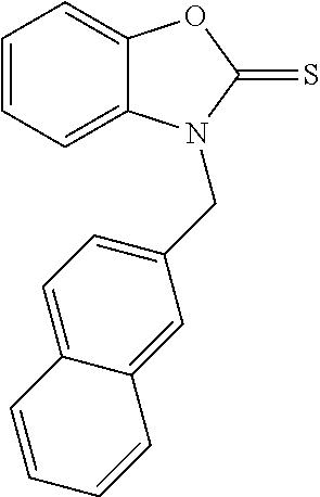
C1=CC=C2C(=C1)OC(=S)N2CC1=CC=C2C(=C1)C=CC=C2
